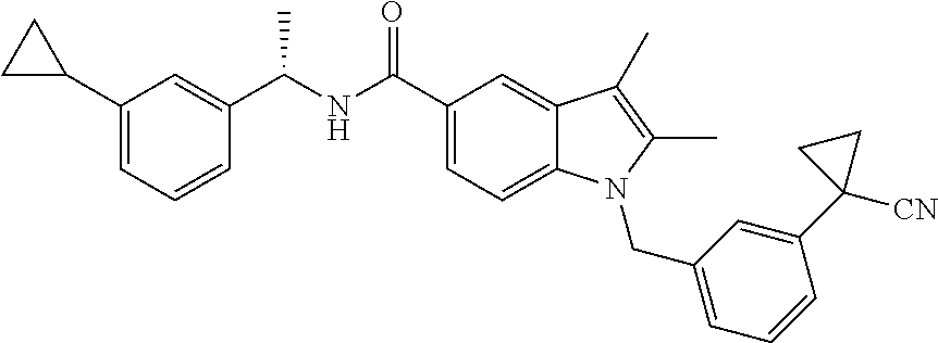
C1=CC=C(CN2C3=CC=C(C(NC(C4=CC(C5CC5)=CC=C4)C)=O)C=C3C(C)=C2C)C=C1C1([CN])CC1
